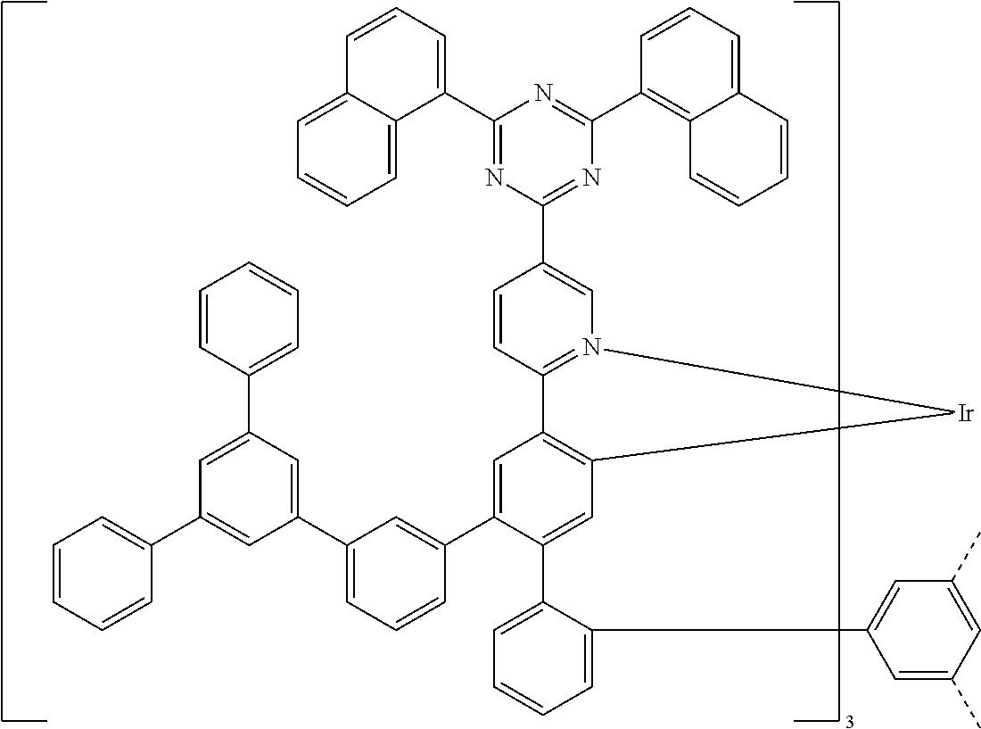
C1(C2=CC3=C(C=C2C2=CC=CC=C2C2=CC(C)=CC(C)=C2)[Ir]N2=C3C=CC(C3=NC(C4=C5C(=CC=C4)C=CC=C5)=NC(C4=CC=CC5=CC=CC=C45)=N3)=C2)=CC(C2=CC(C3=CC=CC=C3)=CC(C3=CC=CC=C3)=C2)=CC=C1
